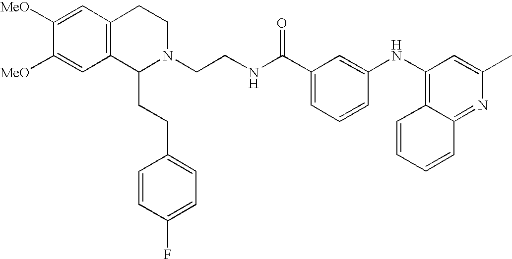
C12=C(C=C([MeO])C([MeO])=C1)CCN(CCNC(C1=CC=CC(NC3=C4C(=NC(C)=C3)C=CC=C4)=C1)=O)C2CCC1=CC=C(F)C=C1
